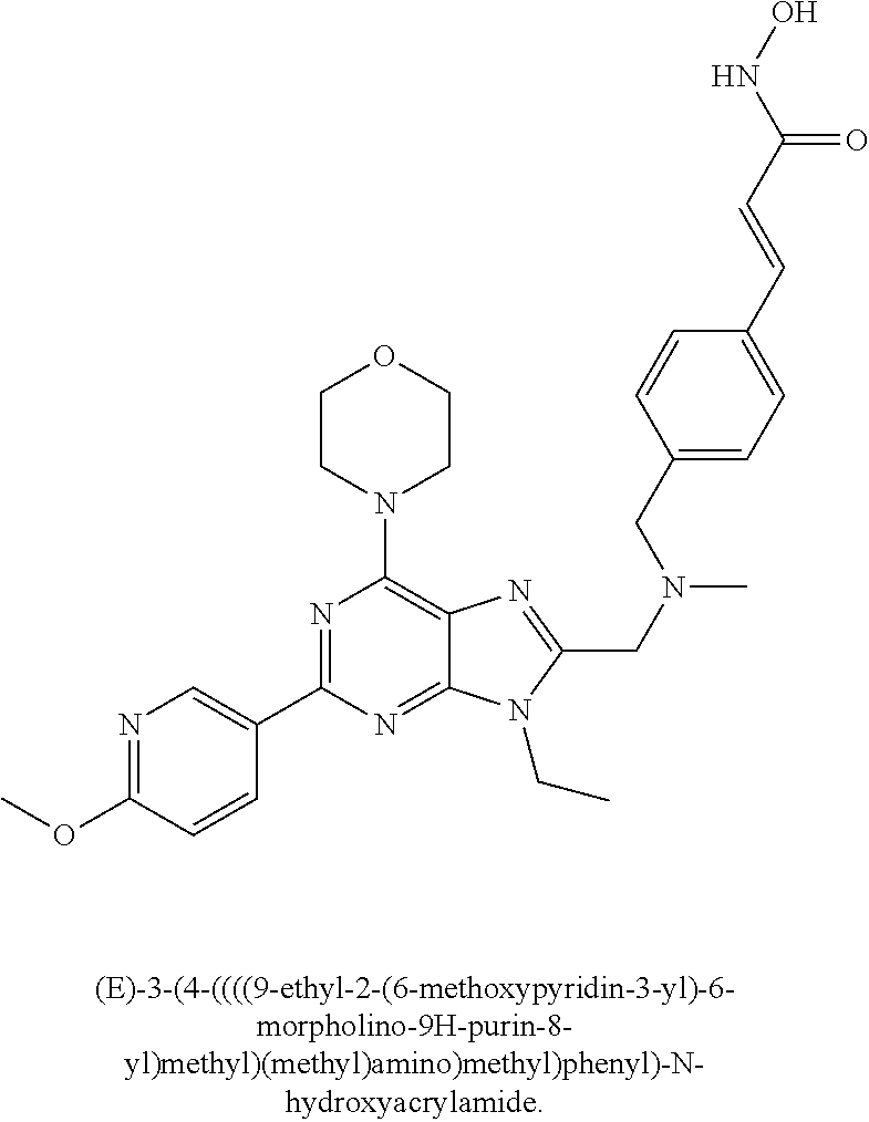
N1=C(OC)C=CC(C2=NC(N3CCOCC3)=C3C(=N2)N(CC)C(CN(C)CC2=CC=C(C=CC(NO)=O)C=C2)=N3)=C1
